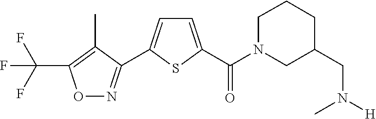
C(F)(F)(F)C1=C(C)C(C2=CC=C(C(N3CC(CN(C)[H])CCC3)=O)S2)=NO1
